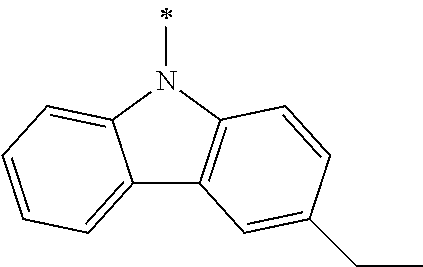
C12=CC=CC=C1N(C)C1=C2C=C(CC)C=C1
